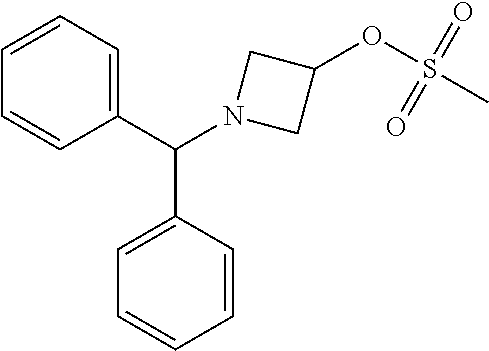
C1=CC=CC(C(N2CC(OS(C)(=O)=O)C2)C2=CC=CC=C2)=C1
